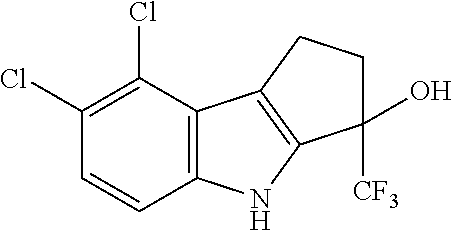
C1(Cl)=C(Cl)C2=C(C=C1)NC1=C2CCC1([CF3])O
